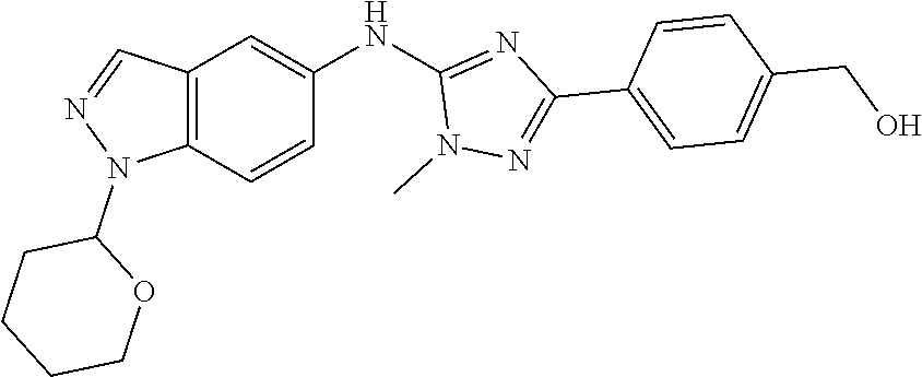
C12=C(C=CC(NC3=NC(C4=CC=C(CO)C=C4)=NN3C)=C1)N(C1CCCCO1)N=C2
